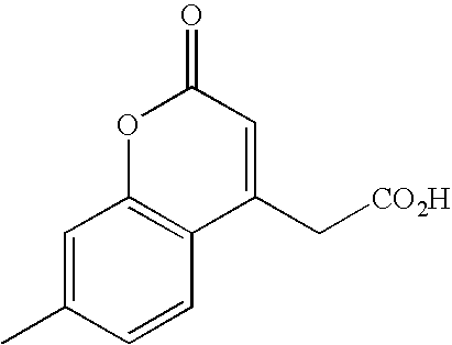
C1=C(C)C=CC2=C1OC(=O)C=C2C[CO2H]
